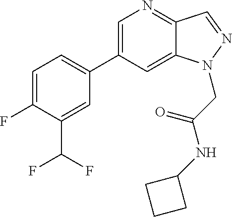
C1=C(C2=CC=C(F)C(C(F)F)=C2)C=C2C(=N1)C=NN2CC(NC1CCC1)=O
